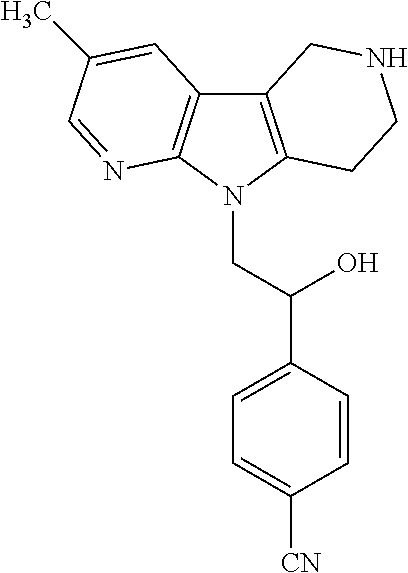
C12=C(N(CC(C3=CC=C([CN])C=C3)O)C3=C1C=C(C)C=N3)CCNC2
